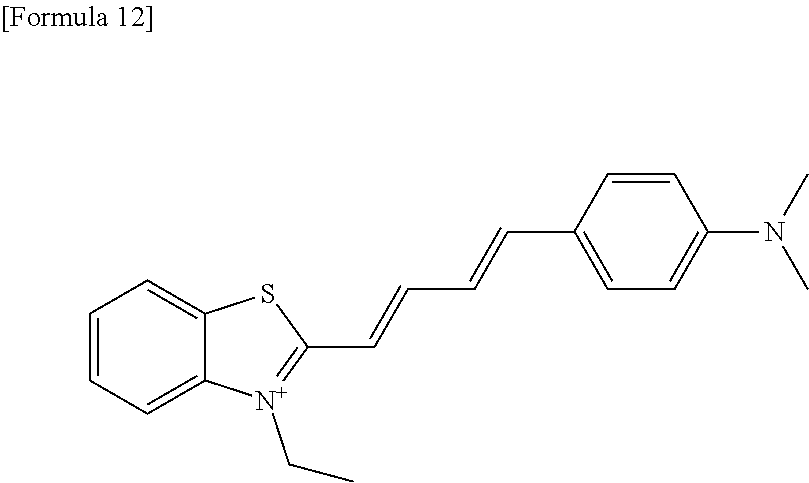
C([N+]1=C(C=CC=CC2=CC=C(N(C)C)C=C2)SC2=CC=CC=C12)C
